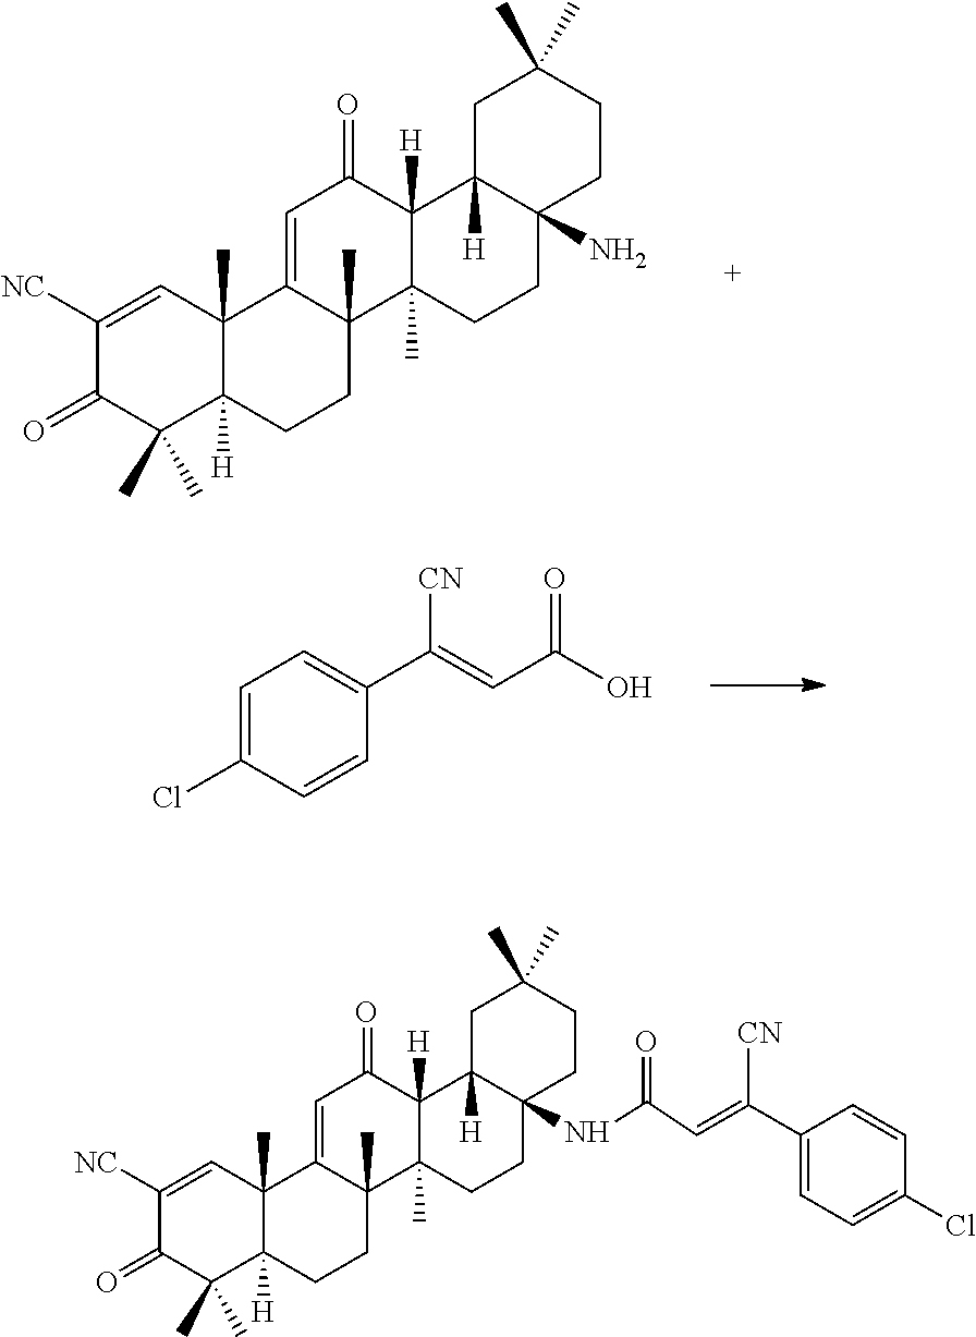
C1=C2C(C)(C3(C)C([H])(C1=O)C1([H])C(N)(CC3)CCC(C)(C)C1)CCC1([H])C2(C)C=C([NC])C(=O)C1(C)C.C1=C(Cl)C=CC(C(=CC(=O)O)[CN])=C1.C1=C2C(C)(C3(C)C([H])(C1=O)C1([H])C(NC(=O)C=C(C4=CC=C(Cl)C=C4)[CN])(CC3)CCC(C)(C)C1)CCC1([H])C2(C)C=C([NC])C(=O)C1(C)C
